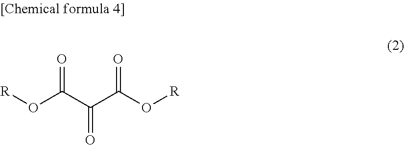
O(C(C(C(O[R])=O)=O)=O)[R]
